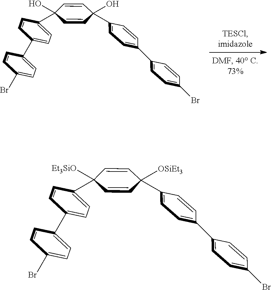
C1=CC(C2=CC=C(C3=CC=C(Br)C=C3)C=C2)(O)C=CC1(O)C1=CC=C(C2=CC=C(Br)C=C2)C=C1.C1=CC(C2=CC=C(C3=CC=C(Br)C=C3)C=C2)([Et3SiO])C=CC1([OSiEt3])C1=CC=C(C2=CC=C(Br)C=C2)C=C1
